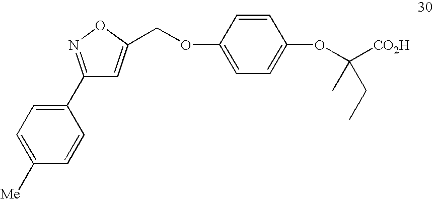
C1(C2=CC=C([Me])C=C2)=NOC(COC2=CC=C(OC([CO2H])(C)CC)C=C2)=C1
